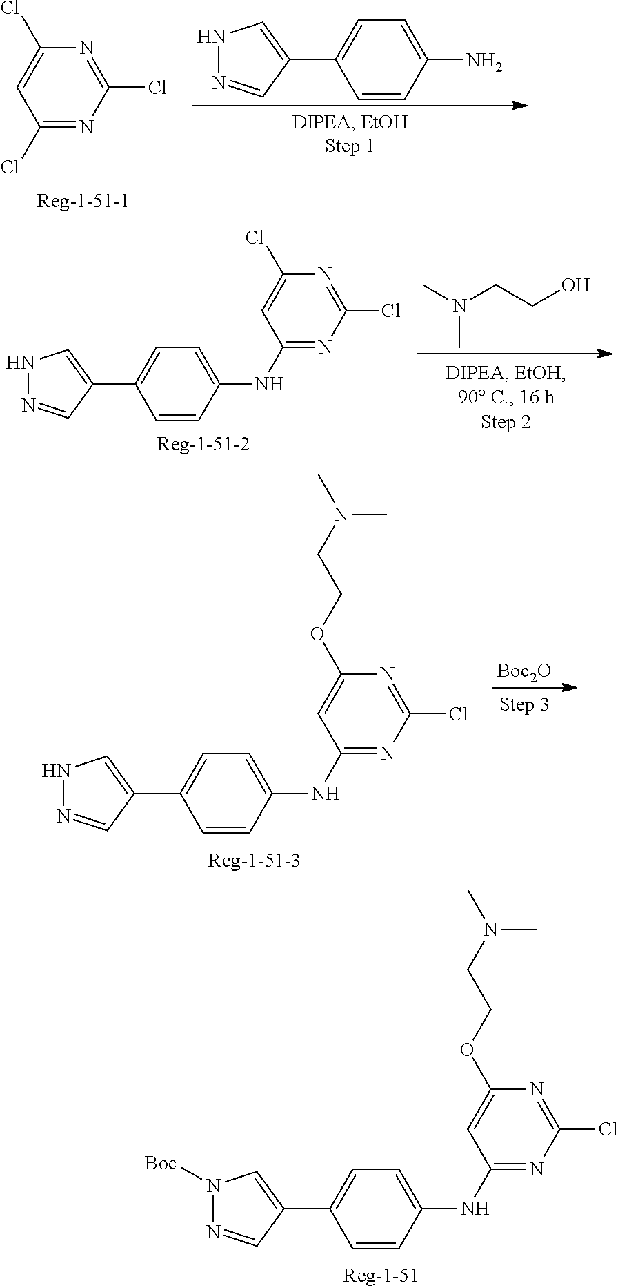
N1([Boc])N=CC(C2=CC=C(NC3=NC(Cl)=NC(OCCN(C)C)=C3)C=C2)=C1.C1(Cl)=NC(Cl)=CC(Cl)=N1.N1N=CC(C2=CC=C(N)C=C2)=C1.N1N=CC(C2=CC=C(NC3=NC(Cl)=NC(Cl)=C3)C=C2)=C1.CN(CCO)C.N1N=CC(C2=CC=C(NC3=NC(Cl)=NC(OCCN(C)C)=C3)C=C2)=C1.[Boc2O]
